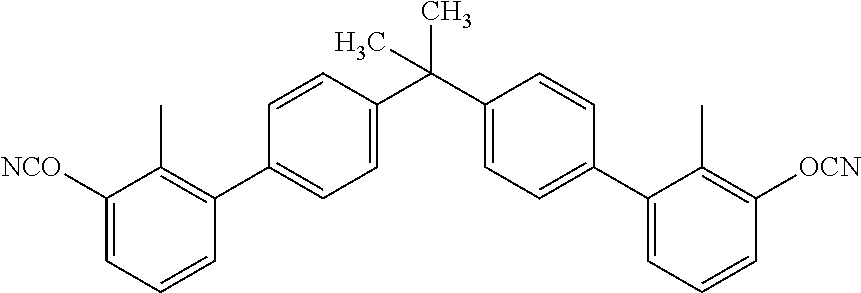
C1(C(C2=CC=C(C3=C(C)C([NCO])=CC=C3)C=C2)(C)C)=CC=C(C2=CC=CC([OCN])=C2C)C=C1
